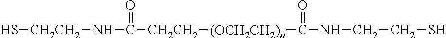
S[CH2CH2]NC(=O)[CH2CH2][(OCH2CH2)n]C(=O)NCCS
